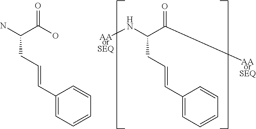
C(C(N)C(O)=O)C=CC1=CC=CC=C1.C(C(N[AAorSEQ])C([AAorSEQ])=O)C=CC1=CC=CC=C1
